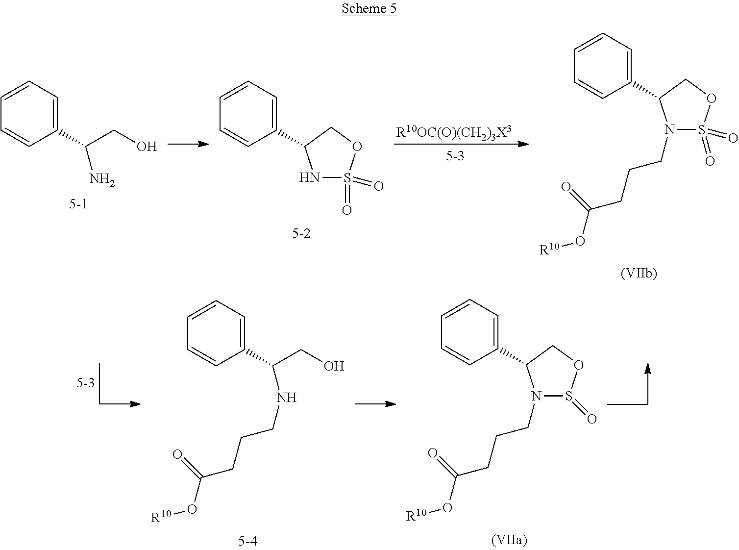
[R10OC(O)(CH2)3X3].C1=CC=C(C(CO)N)C=C1.C1=CC=C(C2NS(=O)(=O)OC2)C=C1.C1=CC=C(C2N(CCCC(O[R10])=O)S(=O)(=O)OC2)C=C1.C1=CC=C(C(CO)NCCCC(O[R10])=O)C=C1.C1=CC=C(C2N(CCCC(O[R10])=O)S(=O)OC2)C=C1
